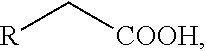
[R]C[COOH]
